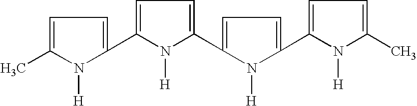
C1=C(C)N([H])C(C2=CC=C(C3=CC=C(C4=CC=C(C)N4[H])N3[H])N2[H])=C1
